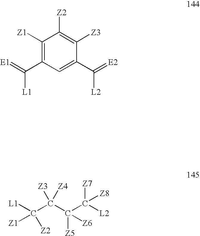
C1([Z1])=C(C([L1])=[E1])C=C(C([L2])=[E2])C([Z3])=C1[Z2].C(C(C([Z7])([L2])[Z8])([Z5])[Z6])(C([Z2])([L1])[Z1])([Z3])[Z4]
